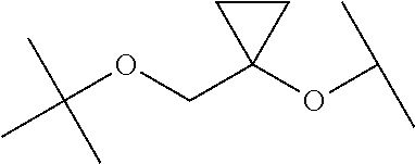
C(OCC1(OC(C)C)CC1)(C)(C)C
